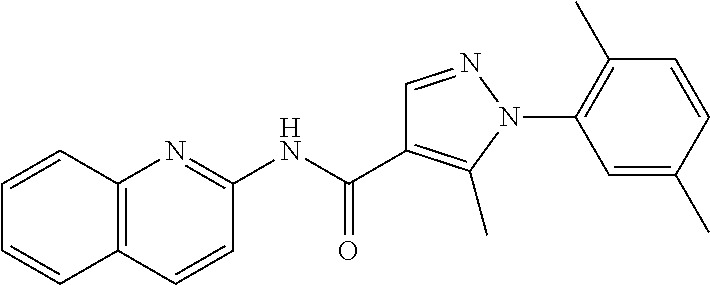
C1(NC(C2=C(C)N(C3=C(C)C=CC(C)=C3)N=C2)=O)=NC2=C(C=C1)C=CC=C2
